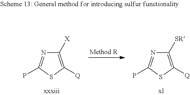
C1([X])=C([Q])SC(P)=N1.C1([SR])=C([Q])SC(P)=N1
